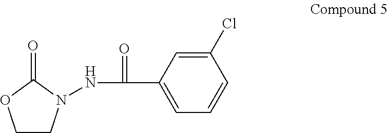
C1CN(NC(C2=CC=CC(Cl)=C2)=O)C(=O)O1
